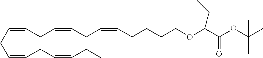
C(=CCC=CCC=CCCCCOC(C(OC(C)(C)C)=O)CC)CC=CCC=CCC
